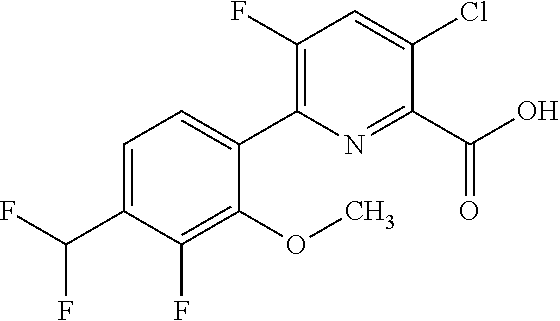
O(C)C1=C(F)C(C(F)F)=CC=C1C1=C(F)C=C(Cl)C(C(O)=O)=N1
